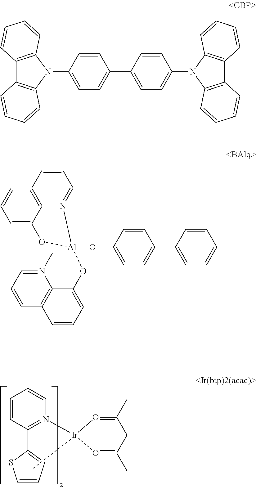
C1=CC=C(C2=N([Ir]3(C)O=C(C)CC(C)=O3)C=CC=C2)S1.C1=CC(N2C3=C(C4=C2C=CC=C4)C=CC=C3)=CC=C1C1=CC=C(N2C3=C(C4=C2C=CC=C4)C=CC=C3)C=C1.C12=C3C=CC=C1O[Al](OC1=CC=C(C4=CC=CC=C4)C=C1)(OC1=CC=CC4=C1N(C)=CC=C4)N2=CC=C3
